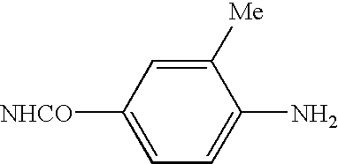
C1([Me])=CC([NHCO])=CC=C1N
